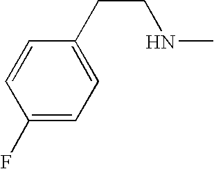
C1(F)=CC=C(CCNC)C=C1
